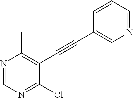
N1=CN=C(Cl)C(C#CC2=CN=CC=C2)=C1C
